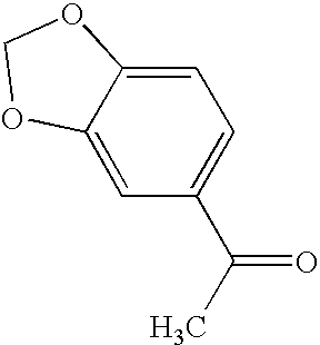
C1=C2C(=CC(C(C)=O)=C1)OCO2
